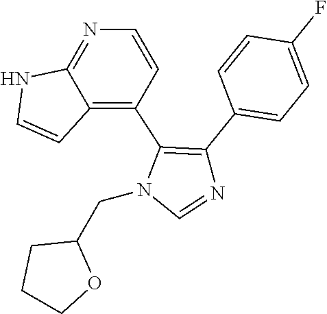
C(N1C=NC(C2=CC=C(F)C=C2)=C1C1=C2C(=NC=C1)NC=C2)C1CCCO1
